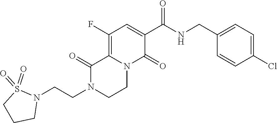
C12=C(F)C=C(C(=O)NCC3=CC=C(Cl)C=C3)C(=O)N1CCN(CCN1S(=O)(=O)CCC1)C2=O
